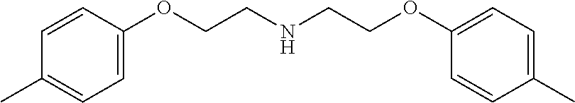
C1=CC(OCCNCCOC2=CC=C(C)C=C2)=CC=C1C
